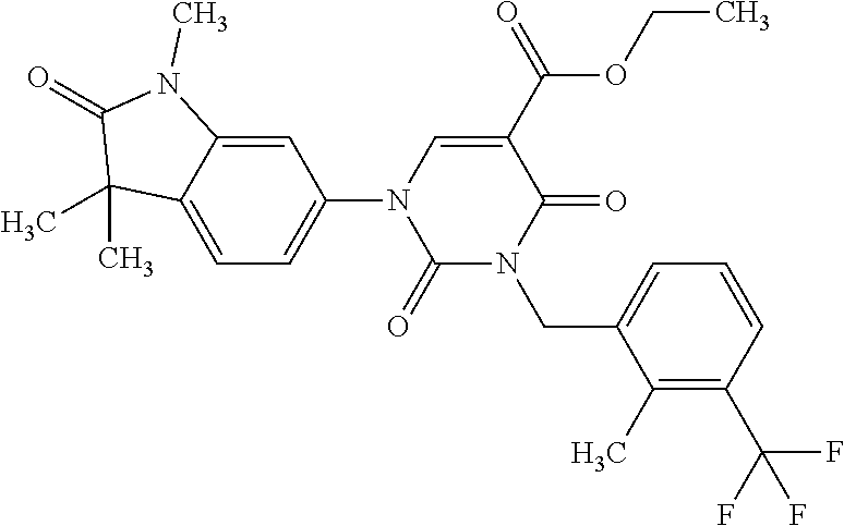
C1=C2C(=CC(N3C(=O)N(CC4=CC=CC(C(F)(F)F)=C4C)C(=O)C(C(OCC)=O)=C3)=C1)N(C)C(=O)C2(C)C
